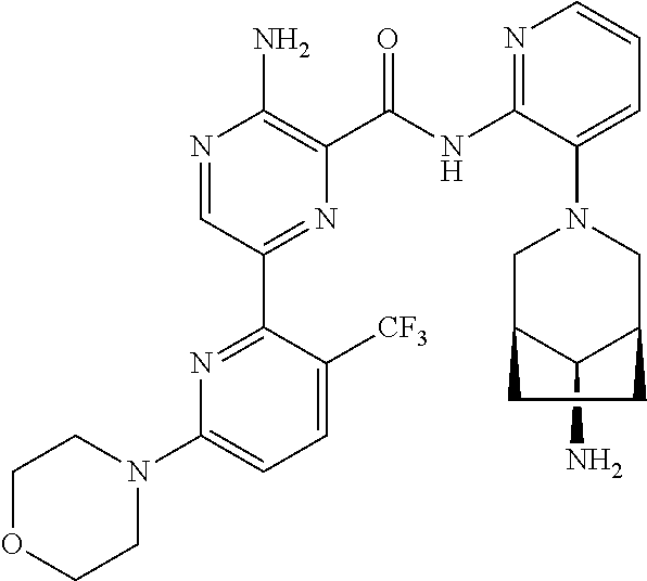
NC1=C(C(NC2=NC=CC=C2N2CC3C(N)C(C2)CC3)=O)N=C(C2=NC(N3CCOCC3)=CC=C2[CF3])C=N1
